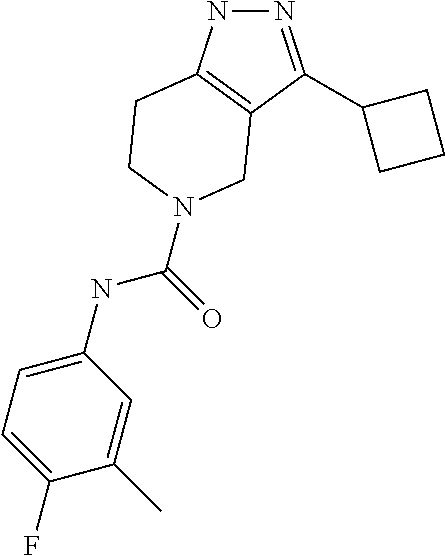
N1=C(C2CCC2)C2=C(N1)CCN(C(NC1=CC=C(F)C(C)=C1)=O)C2
